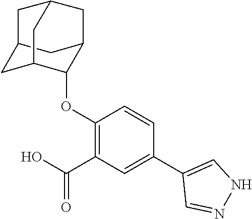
O(C1=C(C(O)=O)C=C(C2=CNN=C2)C=C1)C1C2CC3CC1CC(C3)C2
